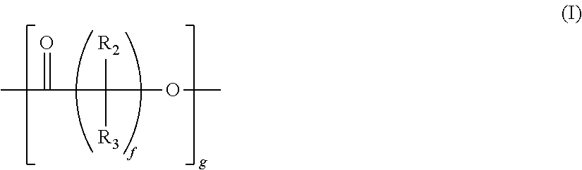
CC(=O)C([R2])([R3])OC
